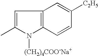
C1=C(C)N([(CH2)4COO-Na+])C2=C1C=C([C2H5])C=C2
